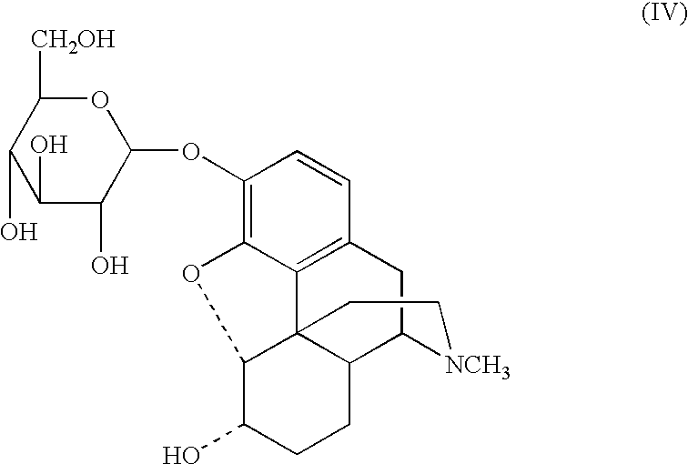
C1(O)C(O)C(OC2=C3C4=C(C=C2)CC2C5C4(C(C(O)CC5)O3)CC[NCH3]2)OC([CH2OH])C1O
